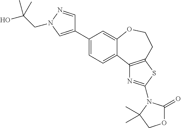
C1(C2=CN(CC(O)(C)C)N=C2)=CC=C2C(=C1)OCCC1=C2N=C(N2C(C)(C)COC2=O)S1
